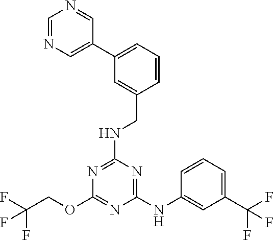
C1(NC2=CC(C(F)(F)F)=CC=C2)=NC(NCC2=CC(C3=CN=CN=C3)=CC=C2)=NC(OCC(F)(F)F)=N1
